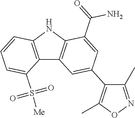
C12=C(NC3=C1C=C(C1=C(C)ON=C1C)C=C3C(=O)N)C=CC=C2S([Me])(=O)=O
